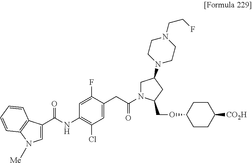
C1(NC(C2=CN([Me])C3=C2C=CC=C3)=O)=C(Cl)C=C(CC(N2CC(N3CCN(CCF)CC3)CC2COC2CCC([CO2H])CC2)=O)C(F)=C1
